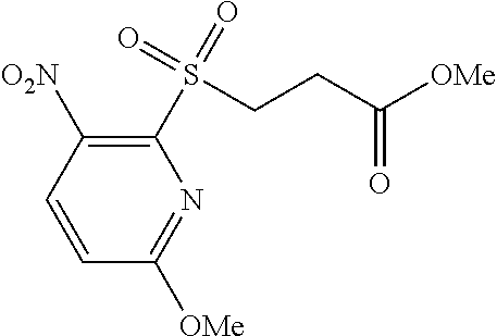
C1(S(=O)(CCC([OMe])=O)=O)=C([O2N])C=CC([OMe])=N1
